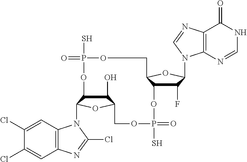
C1(O)C2C(N3C4=C(C=C(Cl)C(Cl)=C4)N=C3Cl)OC1COP(S)(=O)OC1C(F)C(N3C4=C(C(=O)NC=N4)N=C3)OC1COP(S)(=O)O2
